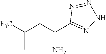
[F3C]C(CC(C1=NNN=N1)N)C
